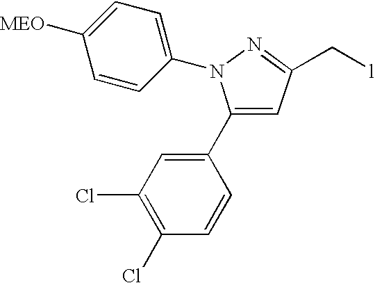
C1(Cl)=C(Cl)C=C(C2=CC(C[l])=NN2C2=CC=C([MEO])C=C2)C=C1
